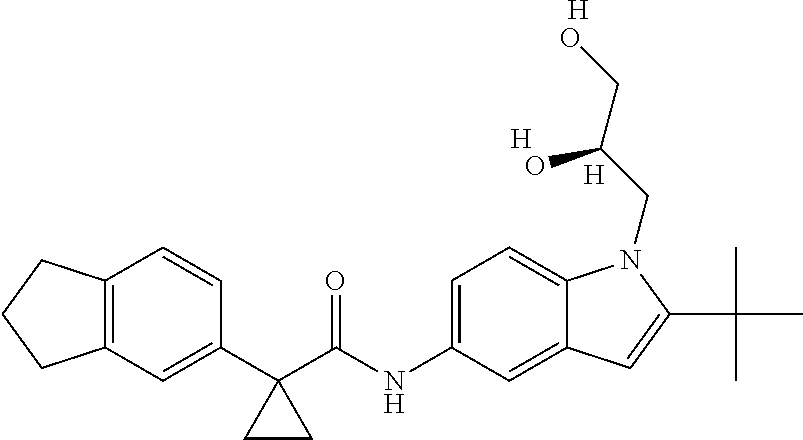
C12=C(C=C(C3(C(NC4=CC=C5C(=C4)C=C(C(C)(C)C)N5CC(CO)O)=O)CC3)C=C1)CCC2.[H].[H].[H]
